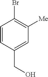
BrC1=C([Me])C=C(CO)C=C1
